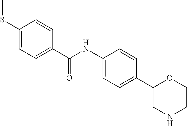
S(C1=CC=C(C(NC2=CC=C(C3CNCCO3)C=C2)=O)C=C1)C
